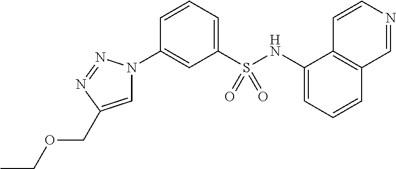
C1(S(NC2=CC=CC3=C2C=CN=C3)(=O)=O)=CC=CC(N2C=C(COCC)N=N2)=C1
